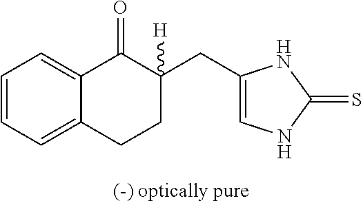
C1=CC=C2C(=C1)C(=O)C(CC1=CNC(=S)N1)([H])CC2
